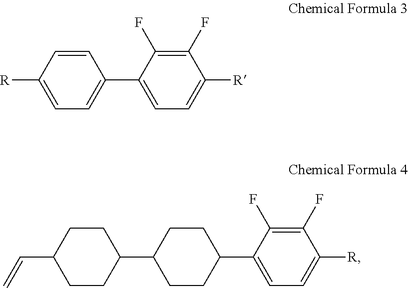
C1([R])=CC=C(C2=CC=C([R])C(F)=C2F)C=C1.C1C(C=C)CCC(C2CCC(C3=CC=C([R])C(F)=C3F)CC2)C1
